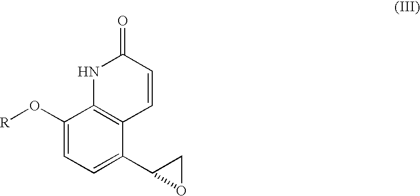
C1(O[R])=CC=C(C2OC2)C2=C1NC(=O)C=C2
